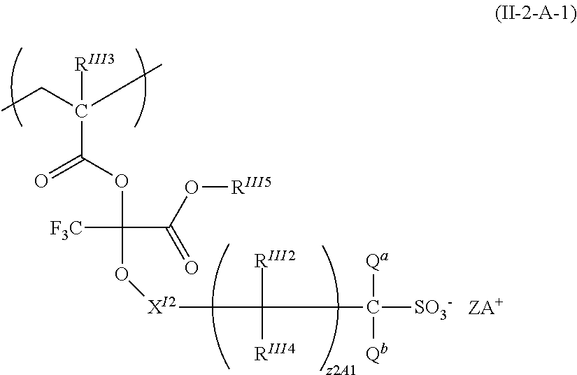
CCC(C)(C(=O)OC(C(=O)O[RIII5])([F3C])O[XI2]C(C([SO3-])([Qa])[Qb])([RIII2])[RIII4])[RIII3]
